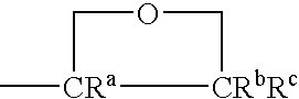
C[CRa]1[CRbRc]COC1
